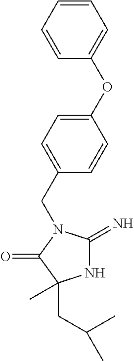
N1C(=N)N(CC2=CC=C(OC3=CC=CC=C3)C=C2)C(=O)C1(C)CC(C)C
